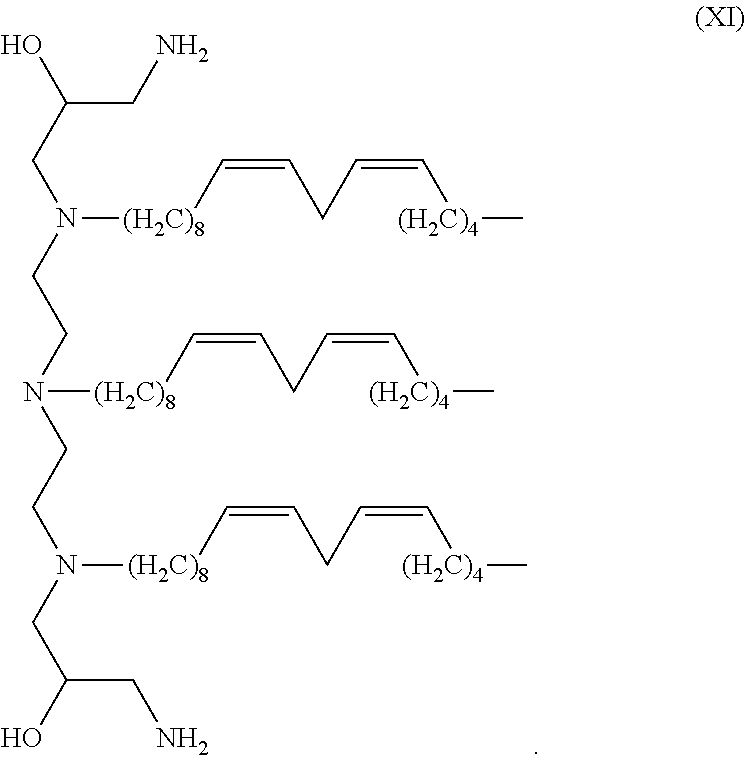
OC(CN(CCN(CCN(CC(O)CN)[(H2C)8]C=CCC=C[(H2C)4]C)[(H2C)8]C=CCC=C[(H2C)4]C)[(H2C)8]C=CCC=C[(H2C)4]C)CN
